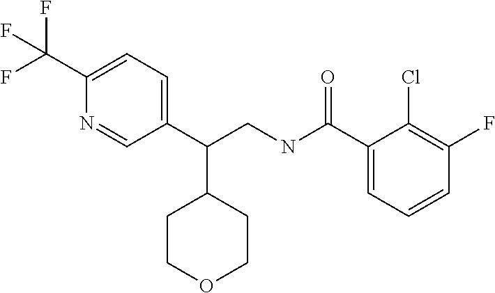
C1(C(NCC(C2=CC=C(C(F)(F)F)N=C2)C2CCOCC2)=O)=CC=CC(F)=C1Cl
